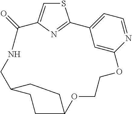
S1C=C2N=C1C1=CC=NC(=C1)OCCOC1CCC(CNC2=O)CC1
